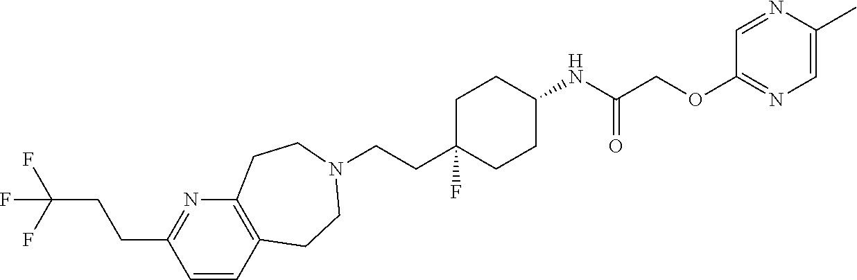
C1=CC2=C(N=C1CCC(F)(F)F)CCN(CCC1(F)CCC(NC(COC3=NC=C(C)N=C3)=O)CC1)CC2
